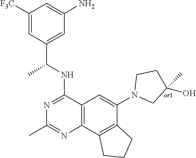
C12=C(C3=C(C(N4CC(O)(C)CC4)=C1)CCC3)N=C(C)N=C2NC(C1=CC(N)=CC([F3C])=C1)C
